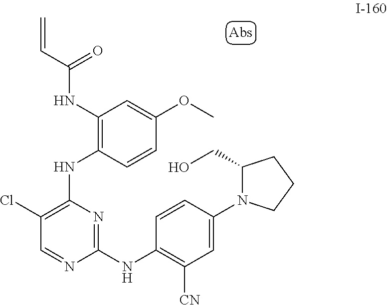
N1(C2=CC([CN])=C(NC3=NC(NC4=C(NC(C=C)=O)C=C(OC)C=C4)=C(Cl)C=N3)C=C2)C(CO)CCC1
